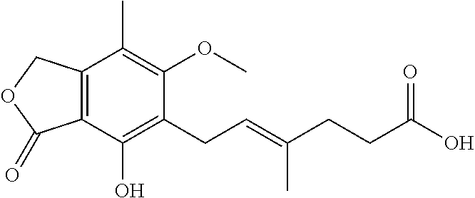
C12=C(C(O)=C(CC=C(CCC(O)=O)C)C(OC)=C1C)C(=O)OC2
